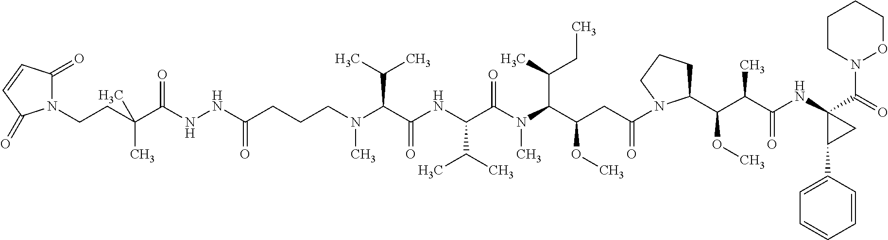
N(C(CCCN(C)C(C(NC(C(N(C(C(CC(=O)N1CCCC1C(C(C(NC1(C(=O)N2OCCCC2)C(C2=CC=CC=C2)C1)=O)C)OC)OC)C(C)CC)C)=O)C(C)C)=O)C(C)C)=O)NC(C(CCN1C(=O)C=CC1=O)(C)C)=O
